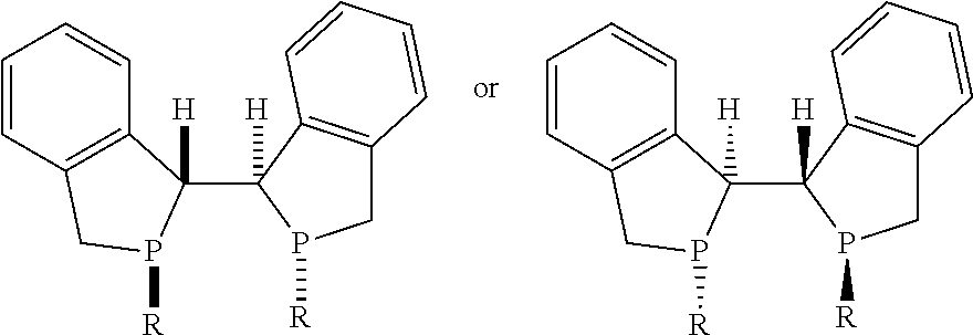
C1(C2([H])C3=C(C=CC=C3)CP2[R])([H])P([R])CC2=C1C=CC=C2.C1(C2([H])C3=C(C=CC=C3)CP2[R])([H])P([R])CC2=C1C=CC=C2
